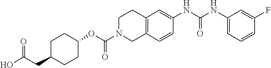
C1C(CC(O)=O)CCC(OC(N2CC3=C(CC2)C=C(NC(NC2=CC=CC(F)=C2)=O)C=C3)=O)C1
